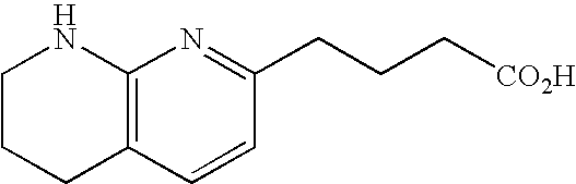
C1CCC2=C(N1)N=C(CCC[CO2H])C=C2
